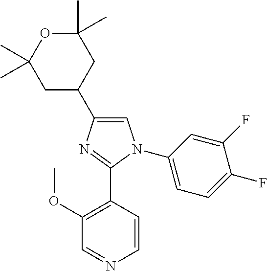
C1=C(C2CC(C)(C)OC(C)(C)C2)N=C(C2=C(OC)C=NC=C2)N1C1=CC=C(F)C(F)=C1
